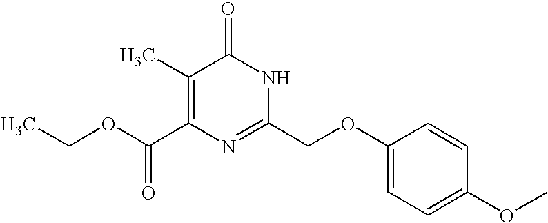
O=C(OCC)C1=C(C)C(=O)NC(COC2=CC=C(OC)C=C2)=N1
